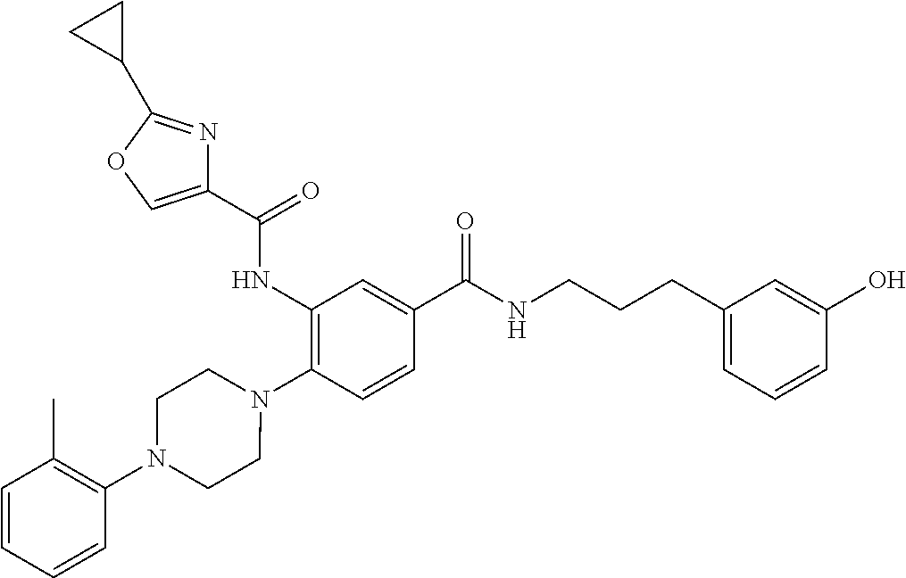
C1(NC(=O)C2=COC(C3CC3)=N2)=C(N2CCN(C3=C(C)C=CC=C3)CC2)C=CC(C(NCCCC2=CC=CC(O)=C2)=O)=C1
